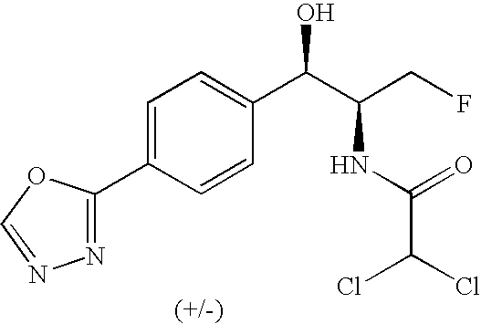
C1(C2=CC=C(C(C(CF)NC(C(Cl)Cl)=O)O)C=C2)=NN=CO1
